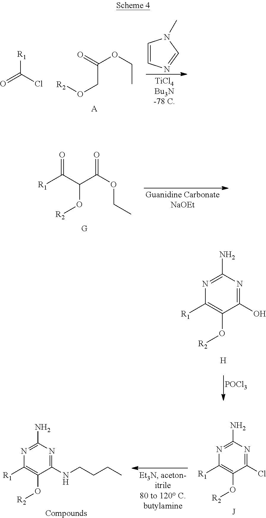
[R1]C(C(C(OCC)=O)O[R2])=O.N1=C(N)N=C(O)C(O[R2])=C1[R1].[H].[POCl3].N1=C(N)N=C(Cl)C(O[R2])=C1[R1].[J].N1=C(N)N=C(NCCCC)C(O[R2])=C1[R1].[Compounds].[R2]OCC(OCC)=O.[A].C1=CN=CN1C.O=C(Cl)[R1]
